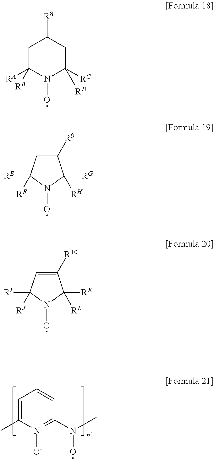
C1=C(C)[N+]([O-])=C(N(C)O)C=C1.C1C([RA])([RB])N(O)C([RC])([RD])CC1[R8].C1([R9])CC([RE])([RF])N(O)C1([RG])[RH].C1([R10])=CC([RI])([RJ])N(O)C1([RK])[RL]
